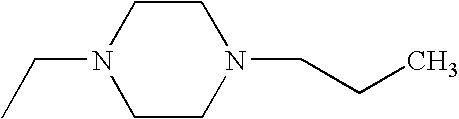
C1CN(CCC)CCN1CC
